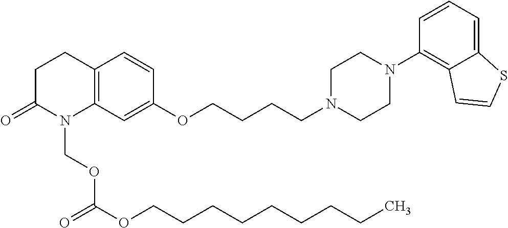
C1C(=O)N(COC(OCCCCCCCCC)=O)C2=C(C1)C=CC(OCCCCN1CCN(C3=C4C(=CC=C3)SC=C4)CC1)=C2
